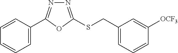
C1=C(C2=NN=C(SCC3=CC=CC([OCF3])=C3)O2)C=CC=C1
